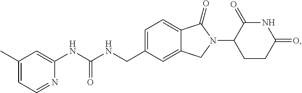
C1=C(CNC(NC2=CC(C)=CC=N2)=O)C=C2C(=C1)C(=O)N(C1CCC(=O)NC1=O)C2
